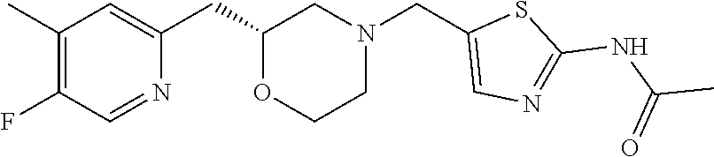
C1(C)=C(F)C=NC(CC2OCCN(CC3=CN=C(NC(C)=O)S3)C2)=C1
